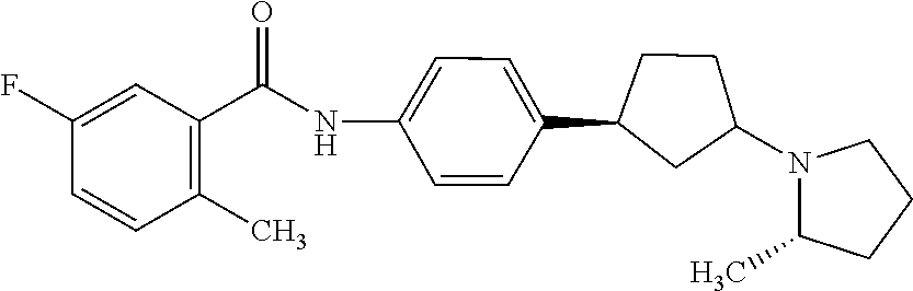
C(C1=C(C)C=CC(F)=C1)(=O)NC1=CC=C(C2CC(N3C(C)CCC3)CC2)C=C1
